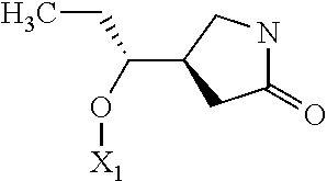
C1(=O)NCC(C(CC)O[X1])C1
